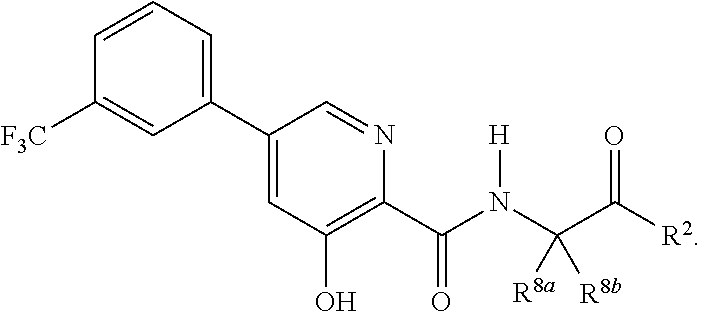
C1(C2=CC=CC([F3C])=C2)=CC(O)=C(C(=O)N(C(C([R2])=O)([R8a])[R8b])[H])N=C1
